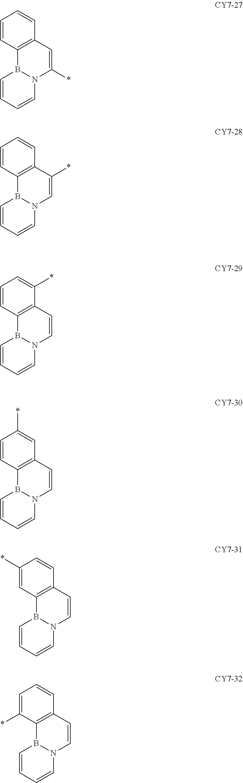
C1=CC=CN2B1C1=C(C=C2*)C=CC=C1.C1=CC=CN2B1C1=C(C(*)=C2)C=CC=C1.C1=CC=CN2B1C1=C(C=C2)C=C(*)C=C1.C1=CC=CN2B1C1=C(C=C2)C=CC(*)=C1.C1=CC=CN2B1C1=C(C=C2)C=CC=C1*.C1=CC=CN2B1C1=C(C=C2)C(*)=CC=C1
